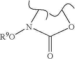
C(OC)(N(C)[R9O])=O
